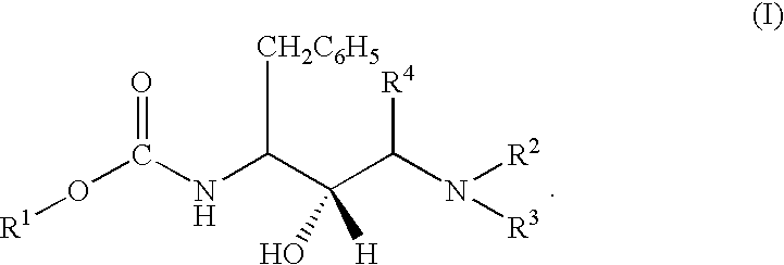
O(C(NC(C(C(N([R3])[R2])[R4])(O)[H])[CH2C6H5])=O)[R1]
